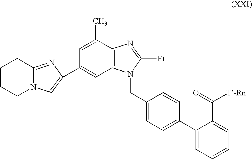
C1CCN2C(=NC(C3=CC4=C(C(C)=C3)N=C([Et])N4CC3=CC=C(C4=CC=CC=C4C(=O)[T-Rn])C=C3)=C2)C1
